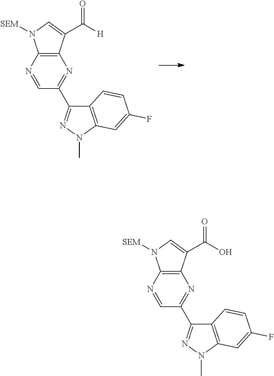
C12=C(C(C([H])=O)=CN1[SEM])N=C(C1=NN(C)C3=C1C=CC(F)=C3)C=N2.C12=C(C(C(O)=O)=CN1[SEM])N=C(C1=NN(C)C3=C1C=CC(F)=C3)C=N2
